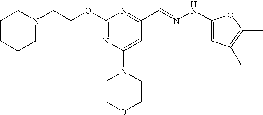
C(COC1=NC(N2CCOCC2)=CC(C=NNC2=CC(C)=C(C)O2)=N1)N1CCCCC1
